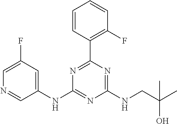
C1(NC2=NC(NCC(C)(O)C)=NC(C3=C(F)C=CC=C3)=N2)=CC(F)=CN=C1
